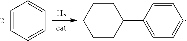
C1=CC=CC=C1.C1=CC(C2CCCCC2)=CC=C1.[H2]
